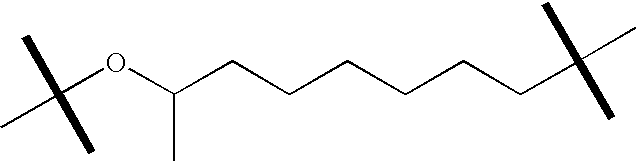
C(OC(CCCCCCC(C)(C)C)C)(C)(C)C
